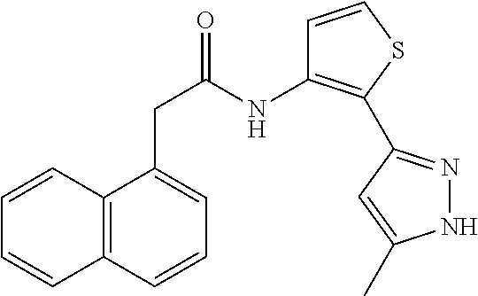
C1=CC2=C(C=C1)C(CC(=O)NC1=C(C3=NNC(C)=C3)SC=C1)=CC=C2
